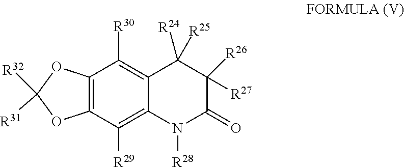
C12=C(C([R29])=C3C(=C1[R30])C([R24])([R25])C([R27])([R26])C(=O)N3[R28])OC([R32])([R31])O2
